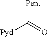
[Pent]C(=O)[Pyd]
